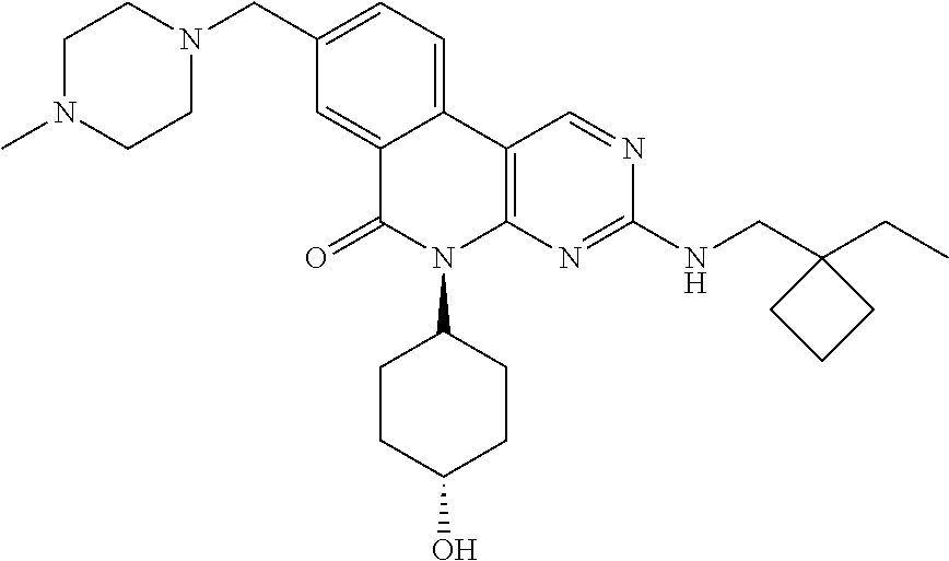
C1N(C)CCN(CC2=CC=C3C(=C2)C(=O)N(C2CCC(O)CC2)C2=C3C=NC(NCC3(CC)CCC3)=N2)C1
